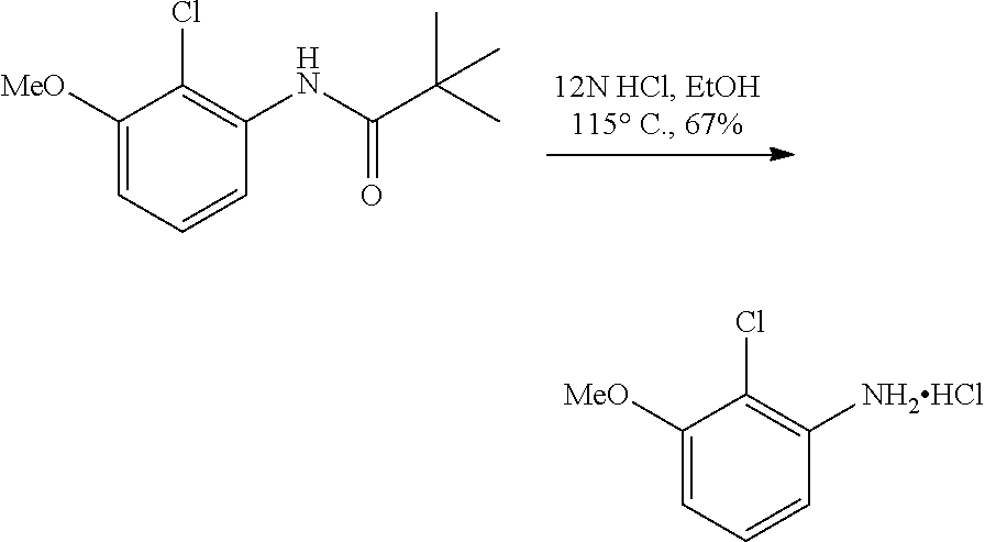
C1([MeO])=CC=CC(NC(C(C)(C)C)=O)=C1Cl.C1([MeO])=CC=CC([NH2HCl])=C1Cl
